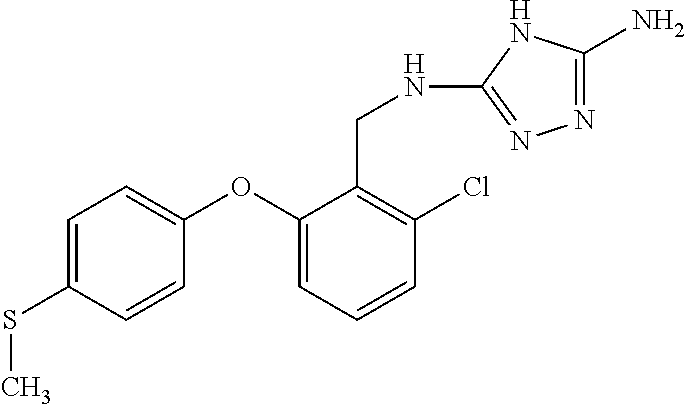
C1=C(SC)C=CC(OC2=CC=CC(Cl)=C2CNC2=NN=C(N)N2)=C1
